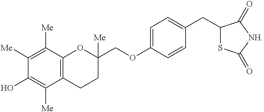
C1([Me])=C([Me])C(O)=C([Me])C2=C1OC(COC1=CC=C(CC3SC(=O)[NH]C3=O)C=C1)([Me])CC2
